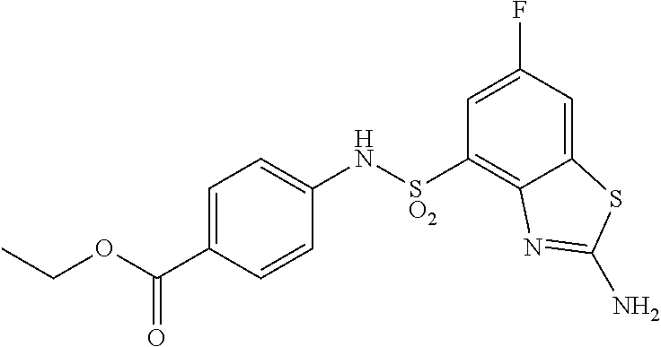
C1=C(C(OCC)=O)C=CC(N[SO2]C2=C3C(=CC(F)=C2)SC(N)=N3)=C1
